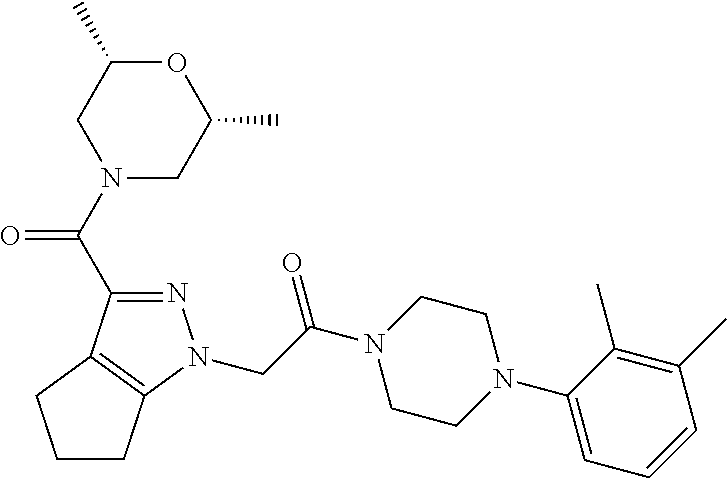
C(C(N1CCN(C2=CC=CC(C)=C2C)CC1)=O)N1N=C(C(N2CC(C)OC(C)C2)=O)C2=C1CCC2
